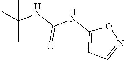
C(NC(NC1=CC=NO1)=O)(C)(C)C
